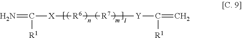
N=C([R1])[X][R6][R7][Y]C([R1])=C
